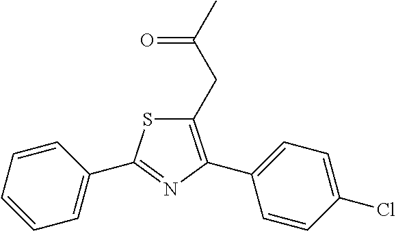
C1=C(C2=NC(C3=CC=C(Cl)C=C3)=C(CC(C)=O)S2)C=CC=C1
